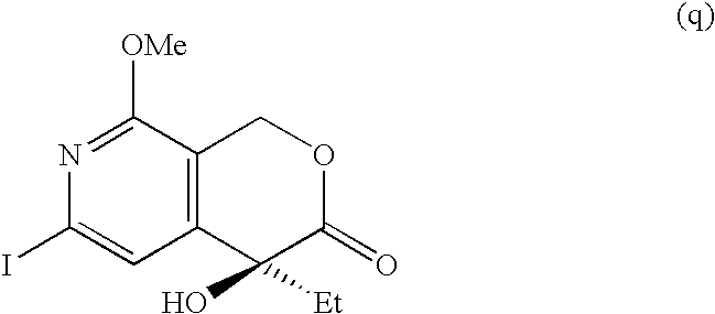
C12=C(C=C(I)N=C1[OMe])C([Et])(O)C(=O)OC2
